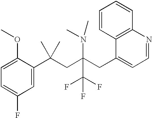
C1(C(CC(CC2=CC=NC3=C2C=CC=C3)(N(C)C)C(F)(F)F)(C)C)=CC(F)=CC=C1OC
